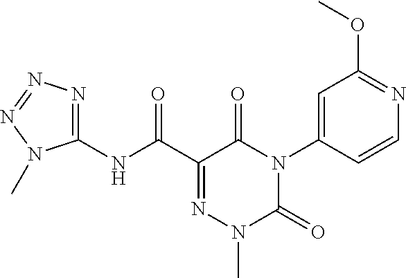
C1(NC(C2=NN(C)C(=O)N(C3=CC(OC)=NC=C3)C2=O)=O)=NN=NN1C
